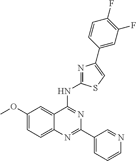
C1(OC)=CC=C2C(=C1)C(NC1=NC(C3=CC(F)=C(F)C=C3)=CS1)=NC(C1=CC=CN=C1)=N2
